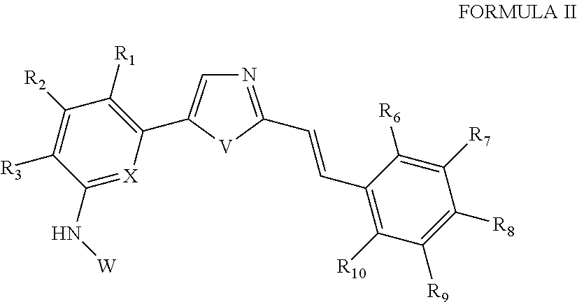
N1=C(C=CC2=C([R10])C([R9])=C([R8])C([R7])=C2[R6])[V]C(C2=C([R1])C([R2])=C([R3])C(N[W])=[X]2)=C1
